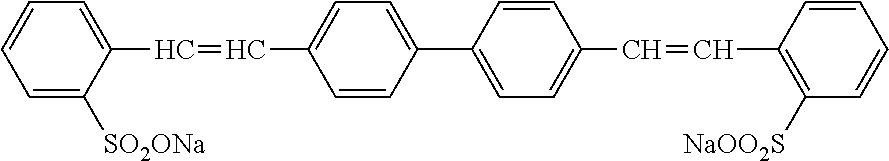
C1=C([SO2ONa])C(C=CC2=CC=C(C3=CC=C(C=CC4=C([NaOO2S])C=CC=C4)C=C3)C=C2)=CC=C1
